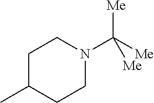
C1C(C)CCN(C([Me])([Me])[Me])C1
